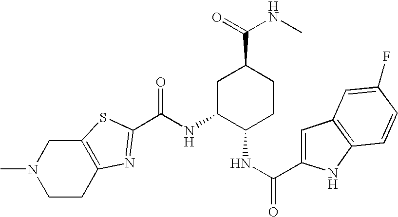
N(C1C(NC(=O)C2=CC3=C(N2)C=CC(F)=C3)CCC(C(NC)=O)C1)C(=O)C1=NC2=C(CN(C)CC2)S1
